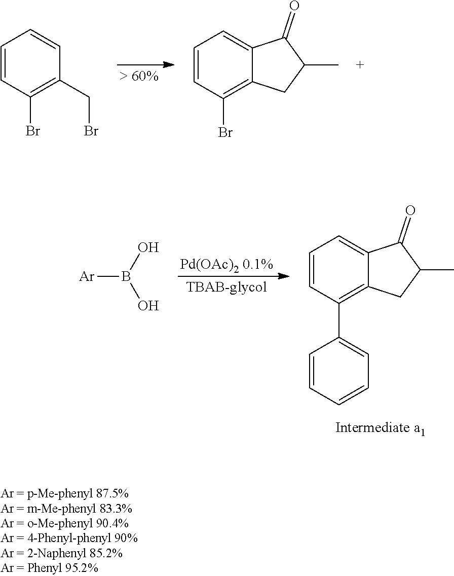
C1=CC(Br)=C(CBr)C=C1.C1=CC(Br)=C2C(=C1)C(=O)C(C)C2.OB(O)[Ar].C1=CC(C2=CC=CC=C2)=C2C(=C1)C(=O)C(C)C2
